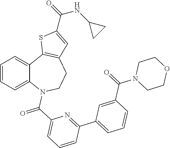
C1=CC=C2C(=C1)C1=C(CCN2C(C2=CC=CC(C3=CC=CC(C(=O)N4CCOCC4)=C3)=N2)=O)C=C(C(=O)NC2CC2)S1
